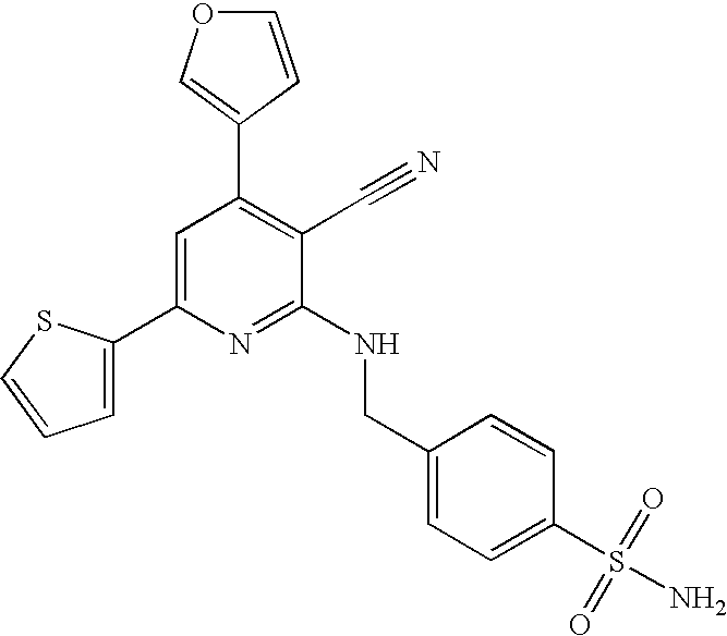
C1(C2=CC=CS2)=CC(C2=COC=C2)=C(C#N)C(NCC2=CC=C(S(N)(=O)=O)C=C2)=N1
